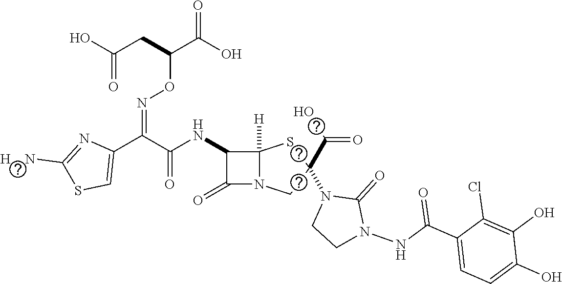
C(=O)(NC1C(=O)N2C1([H])SC(C(O)=O)(N1CCN(NC(C3=CC=C(O)C(O)=C3Cl)=O)C1=O)C2)C(C1=CSC([H    N])=N1)=NOC(C(O)=O)CC(O)=O
